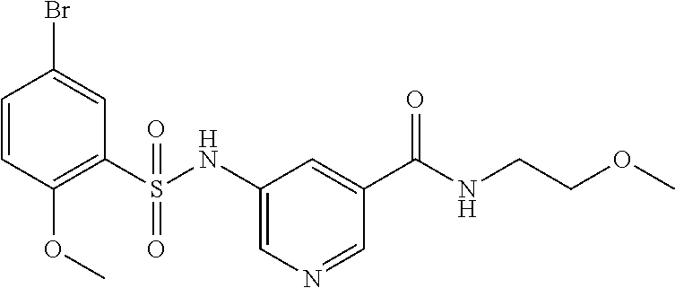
C1=CC(OC)=C(S(NC2=CN=CC(C(NCCOC)=O)=C2)(=O)=O)C=C1Br
